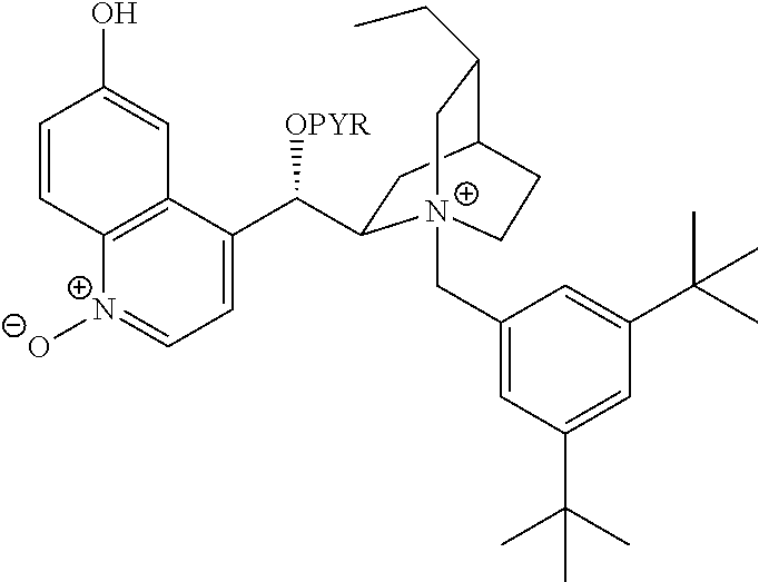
C1=C(C([OPYR])C2CC3C(CC)C[N+]2(CC2=CC(C(C)(C)C)=CC(C(C)(C)C)=C2)CC3)C2=C([N+]([O-])=C1)C=CC(O)=C2
